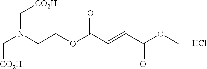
C(N(CCOC(C=CC(OC)=O)=O)C[CO2H])[CO2H].Cl
